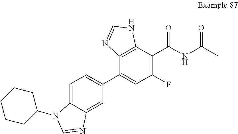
C1(C2=CC(F)=C(C(NC(C)=O)=O)C3=C2N=CN3)=CC=C2C(=C1)N=CN2C1CCCCC1
